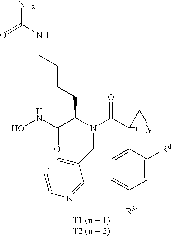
ONC(C(N(C(C1(C2=CC=C([R3])C=C2[Rd])[(   )n]C1)=O)CC1=CC=CN=C1)CCCCNC(N)=O)=O
